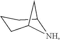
[NH]1C2CCCC1C2
